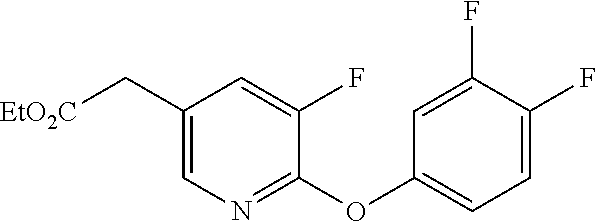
C1(C[EtO2C])=CN=C(OC2=CC=C(F)C(F)=C2)C(F)=C1
